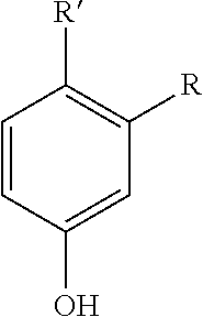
C1=CC(O)=CC([R])=C1[R]
